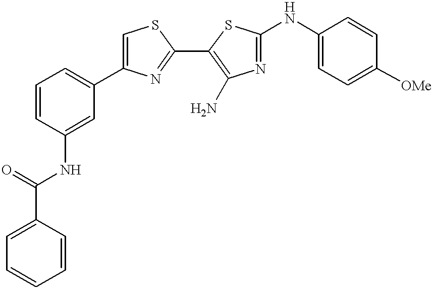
C1=CC(NC(C2=CC=CC=C2)=O)=CC(C2=CSC(C3=C(N)N=C(NC4=CC=C([OMe])C=C4)S3)=N2)=C1
